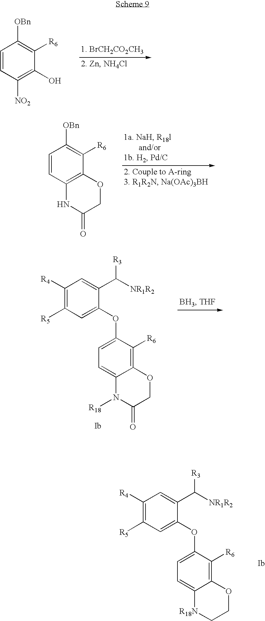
C1=CC([NO2])=C(O)C([R6])=C1[OBn].C1=CC2=C(C([R6])=C1[OBn])OCC(=O)N2.C1([R4])=C([R5])C=C(OC2=CC=C3C(=C2[R6])OCC(=O)N3[R18])C(C([NR1R2])[R3])=C1.C1([R4])=C([R5])C=C(OC2=CC=C3C(=C2[R6])OCC[R18N]3)C(C([NR1R2])[R3])=C1
